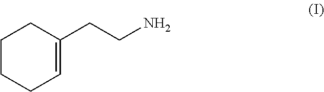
C1CCC=C(CCN)C1
